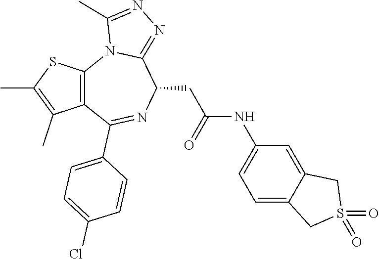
C1(CC(NC2=CC=C3C(=C2)CS(=O)(=O)C3)=O)C2=NN=C(C)N2C2=C(C(C3=CC=C(Cl)C=C3)=N1)C(C)=C(C)S2
